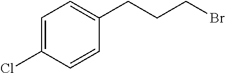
C1=C(Cl)C=CC(CCCBr)=C1
